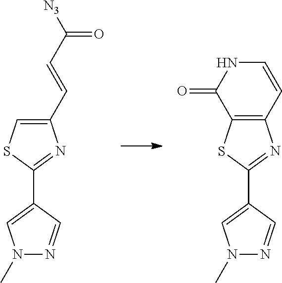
C12=C(SC(C3=CN(C)N=C3)=N1)C(=O)NC=C2.C1(C=CC([N3])=O)=CSC(C2=CN(C)N=C2)=N1
